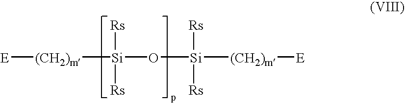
[E][(CH2)m][Si](O[Si]([Rs])([Rs])[(CH2)m][E])([Rs])[Rs]
